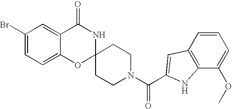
C1(Br)=CC=C2C(=C1)C(=O)NC1(O2)CCN(C(=O)C2=CC3=C(C(OC)=CC=C3)N2)CC1
